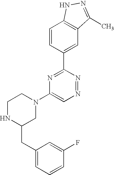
C1=CC(C2=NC(N3CCNC(CC4=CC=CC(F)=C4)C3)=CN=N2)=CC2=C1NN=C2C
